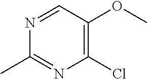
N1=CC(OC)=C(Cl)N=C1C
